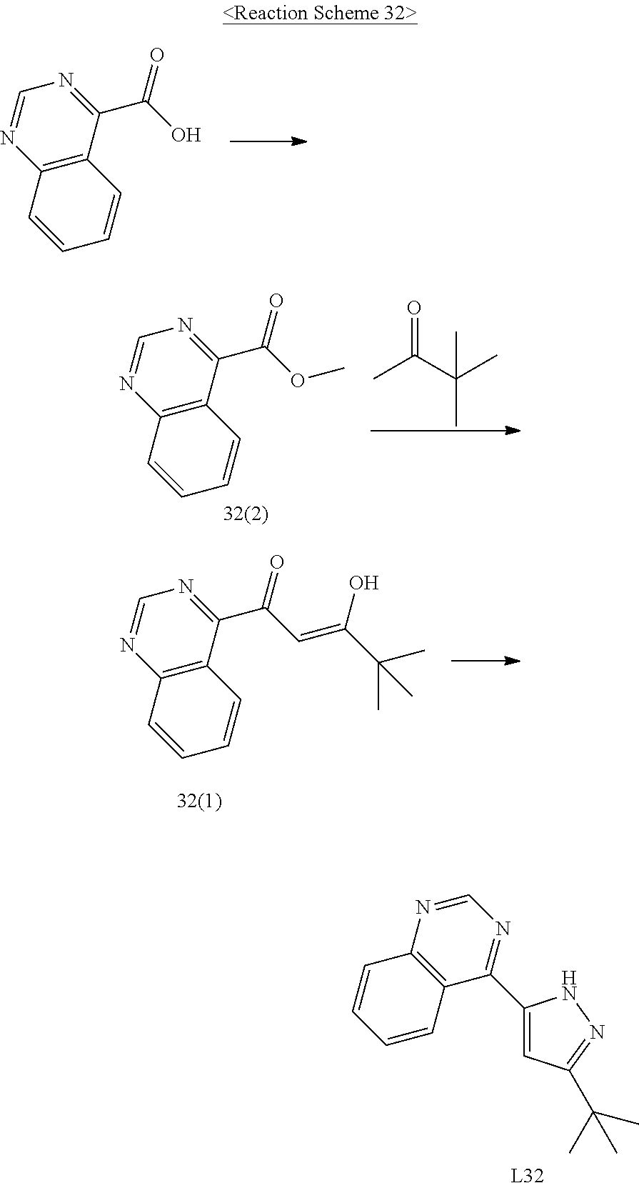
C1=NC2=C(C(C(=O)C=C(C(C)(C)C)O)=N1)C=CC=C2.N1=CN=C(C2=CC(C(C)(C)C)=NN2)C2=C1C=CC=C2.C1=NC2=C(C(C(O)=O)=N1)C=CC=C2.C1=NC2=C(C(C(OC)=O)=N1)C=CC=C2.CC(C(C)(C)C)=O
